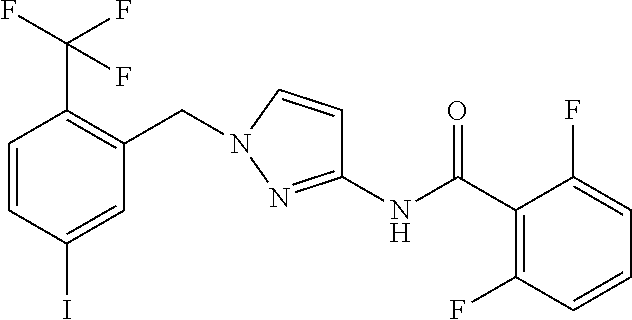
C1=CC(I)=CC(CN2C=CC(NC(C3=C(F)C=CC=C3F)=O)=N2)=C1C(F)(F)F
